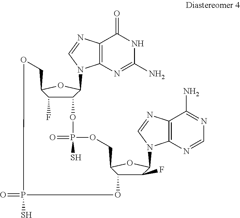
C12=C(N=CN1C1C3C(F)C(O1)COP(S)(=O)OC1C(F)C(N4C5=C(N=C4)C(N)=NC=N5)OC1COP(=O)(S)O3)C(=O)NC(N)=N2
